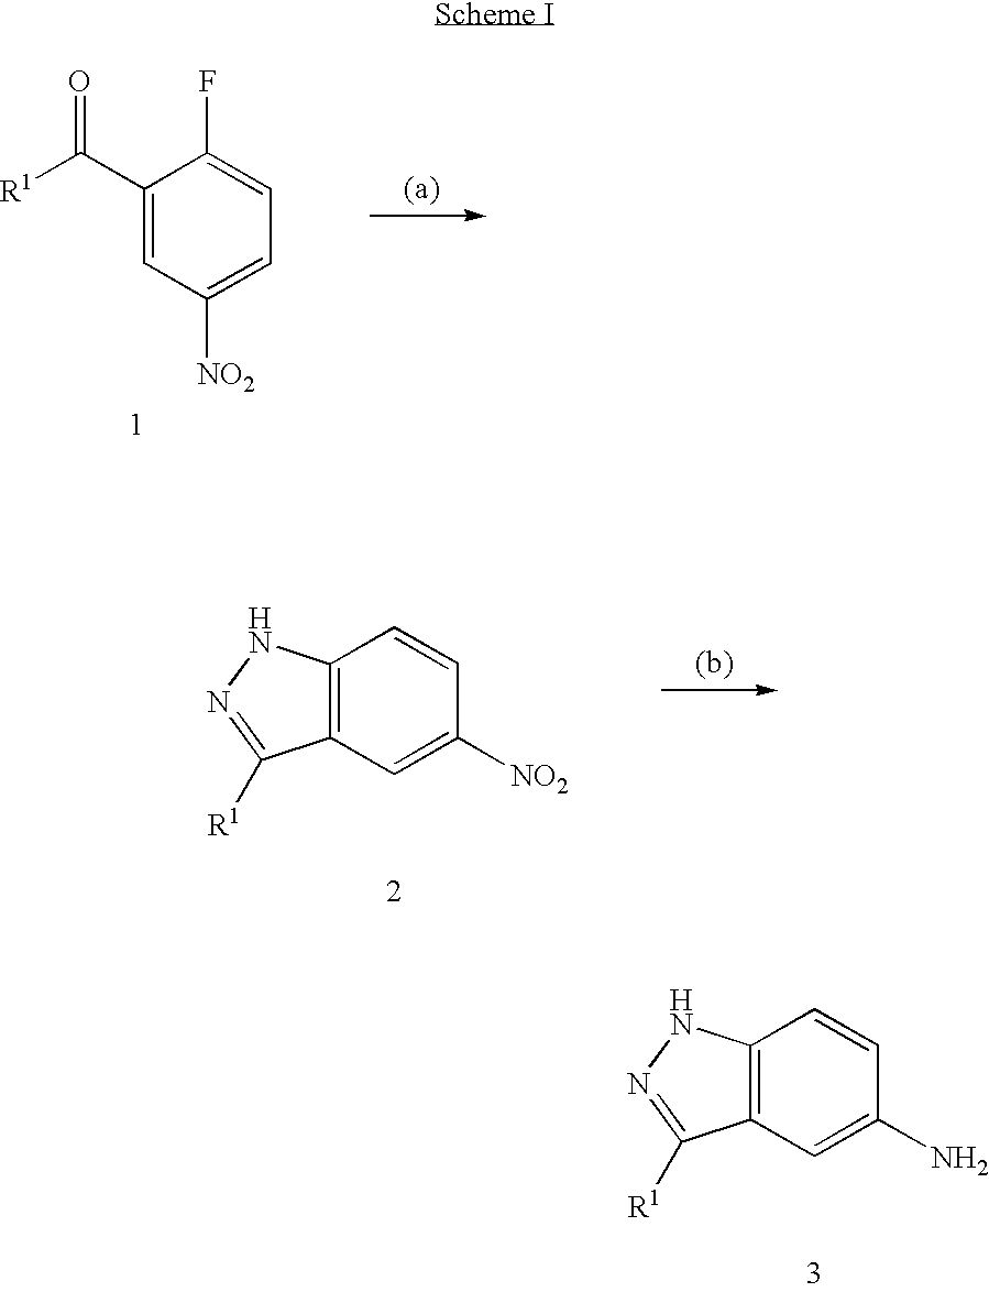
C1(C([R1])=O)=CC([NO2])=CC=C1F.C12=C(C=C([NO2])C=C1)C([R1])=NN2.C12=C(C=C(N)C=C1)C([R1])=NN2
